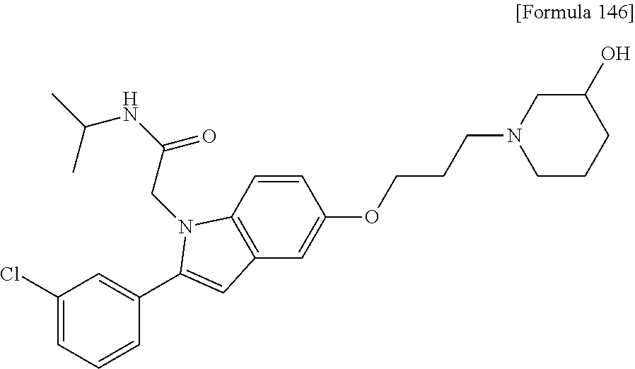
C1(Cl)=CC=CC(C2=CC3=C(C=CC(OCCCN4CCCC(O)C4)=C3)N2CC(=O)NC(C)C)=C1
